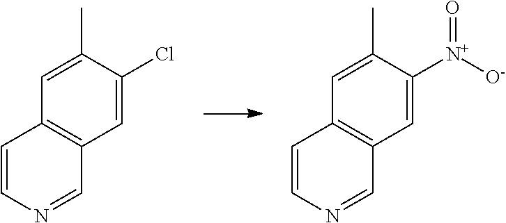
C1=CN=CC2=C1C=C(C)C(Cl)=C2.C1=CN=CC2=C1C=C(C)C([N+]([O-])=O)=C2
